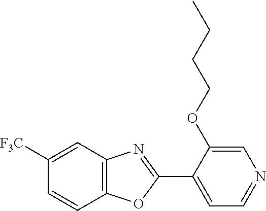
C12=C(C=C([F3C])C=C1)N=C(C1=CC=NC=C1OCCCC)O2
